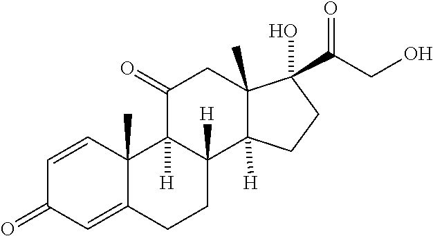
C1=CC2(C)C(=CC1=O)CCC1([H])C2([H])C(=O)CC2(C)C1([H])CCC2(C(CO)=O)O
